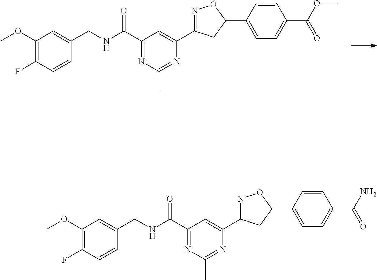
C1(OC)=C(F)C=CC(CNC(C2=NC(C)=NC(C3=NOC(C4=CC=C(C(N)=O)C=C4)C3)=C2)=O)=C1.C1(OC)=C(F)C=CC(CNC(C2=NC(C)=NC(C3=NOC(C4=CC=C(C(OC)=O)C=C4)C3)=C2)=O)=C1
